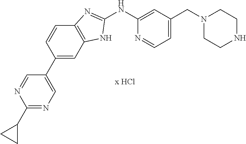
C1(NC2=CC(CN3CCNCC3)=CC=N2)=NC2=C(N1)C=C(C1=CN=C(C3CC3)N=C1)C=C2
